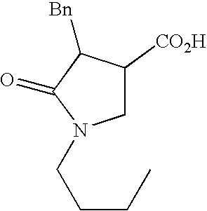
C1C([CO2H])C([Bn])C(=O)N1CCCC
